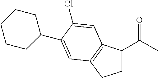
C1CC(C2=CC3=C(C(C(C)=O)CC3)C=C2Cl)CCC1
